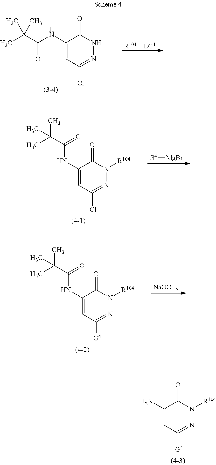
C1(NC(C(C)(C)C)=O)=CC(Cl)=NNC1=O.[R104][LG1].C1(NC(C(C)(C)C)=O)=CC(Cl)=NN([R104])C1=O.[G4][MgBr].C1(NC(C(C)(C)C)=O)=CC([G4])=NN([R104])C1=O.[NaOCH3].C1(N)=CC([G4])=NN([R104])C1=O
